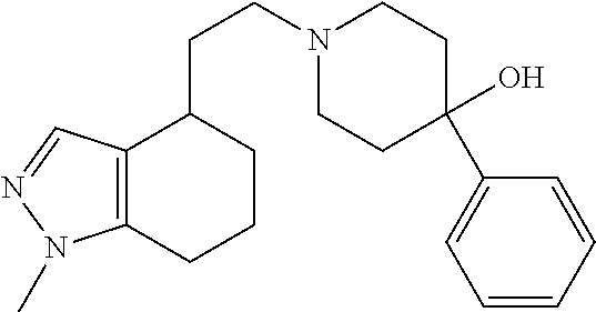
C12=C(CCCC1CCN1CCC(O)(C3=CC=CC=C3)CC1)N(C)N=C2
